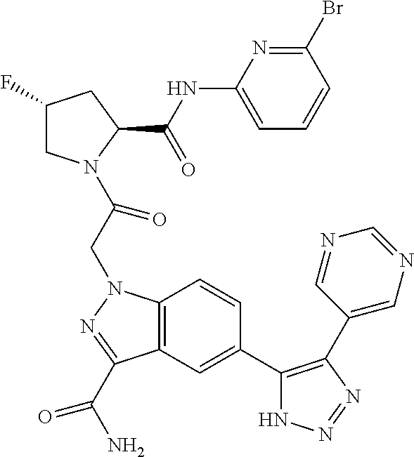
C1(F)CN(C(CN2C3=C(C(C(N)=O)=N2)C=C(C2=C(C4=CN=CN=C4)N=NN2)C=C3)=O)C(C(NC2=CC=CC(Br)=N2)=O)C1
